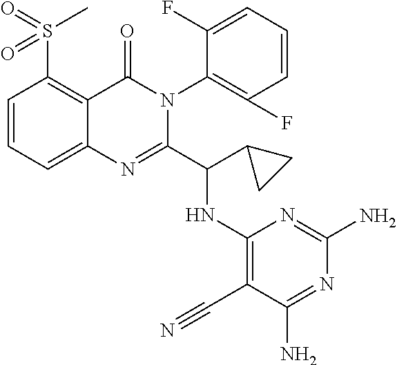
C1=CC=C2C(=C1S(=O)(C)=O)C(=O)N(C1=C(F)C=CC=C1F)C(C(C1CC1)NC1=C(C#N)C(N)=NC(N)=N1)=N2
